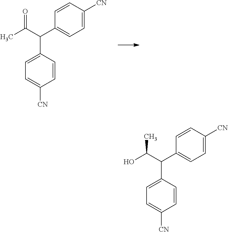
C1=C([CN])C=CC(C(C2=CC=C([CN])C=C2)C(C)=O)=C1.C1=C([CN])C=CC(C(C2=CC=C([CN])C=C2)C(O)C)=C1
